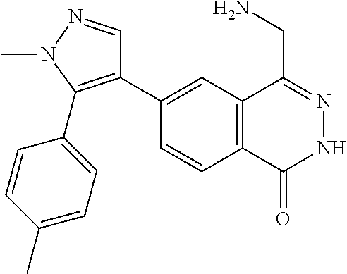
C1(C2=C(C3=CC=C(C)C=C3)N(C)N=C2)=CC2=C(C=C1)C(=O)NN=C2CN
